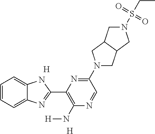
[H].[H].C1=CC=C2C(=C1)N=C(C1=C(N[H])N=CC(N3CC4C(C3)CN(S(CC)(=O)=O)C4)=N1)N2
